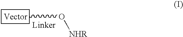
CO[NHR]
